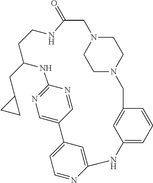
C1CN2CCN1CC1=CC(=CC=C1)NC1=CC(=CC=N1)C1=CN=C(NC(CC3CC3)CCNC(=O)C2)N=C1
